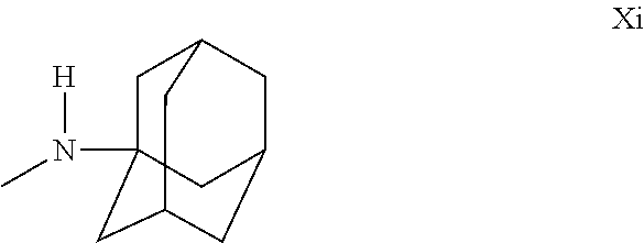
C1C2(N([H])C)CC3CC(CC1C3)C2
